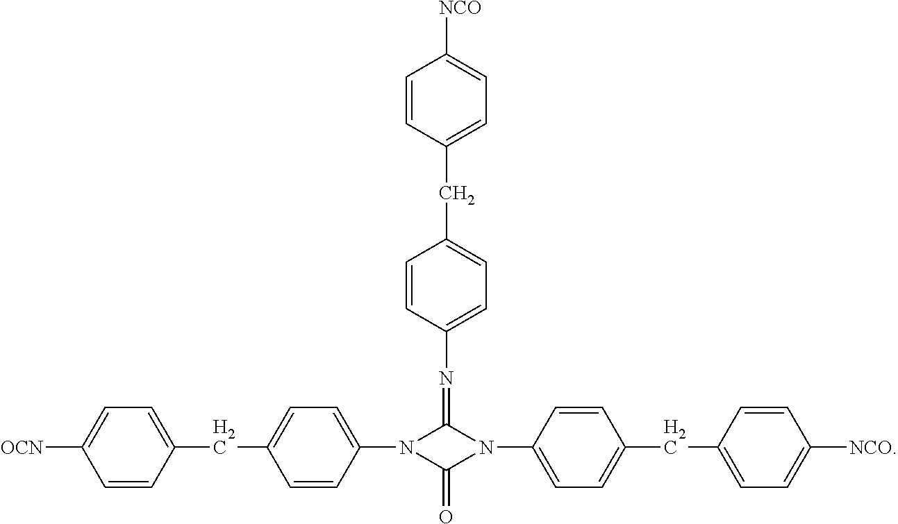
N1(C2=CC=C(CC3=CC=C([OCN])C=C3)C=C2)C(=NC2=CC=C(CC3=CC=C([NCO])C=C3)C=C2)N(C2=CC=C(CC3=CC=C([NCO])C=C3)C=C2)C1=O
